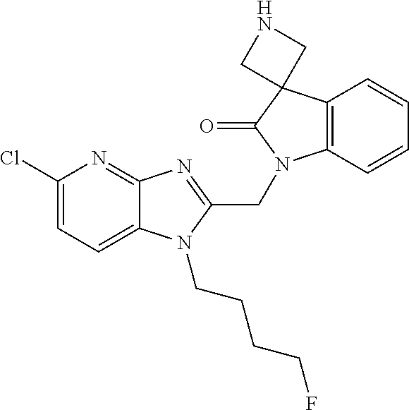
C12=C(C=CC=C1)N(CC1=NC3=NC(Cl)=CC=C3N1CCCCF)C(=O)C21CNC1
